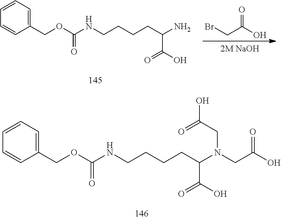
C1(COC(NCCCCC(N)C(=O)O)=O)=CC=CC=C1.BrCC(O)=O.C1(COC(NCCCCC(N(CC(O)=O)CC(O)=O)C(=O)O)=O)=CC=CC=C1
